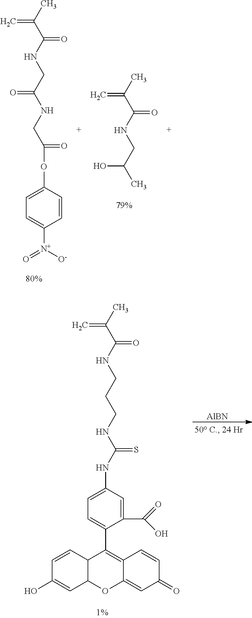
C1=C([N+]([O-])=O)C=CC(OC(=O)CNC(=O)CNC(=O)C(=C)C)=C1.CC(O)CNC(=O)C(=C)C.C1=C(C2=C3C(=CC(=O)C=C3)OC3C2C=CC(O)=C3)C(C(=O)O)=CC(NC(=S)NCCCNC(=O)C(=C)C)=C1.[AlBN]
